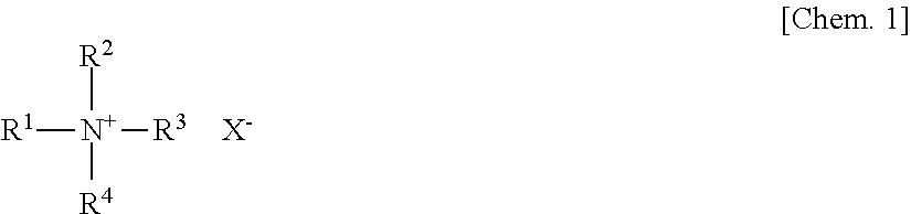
[R1][N+]([R3])([R2])[R4].[X-]
